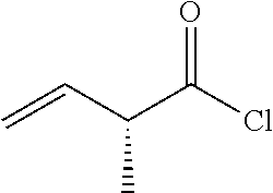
C=CC(C(Cl)=O)C
